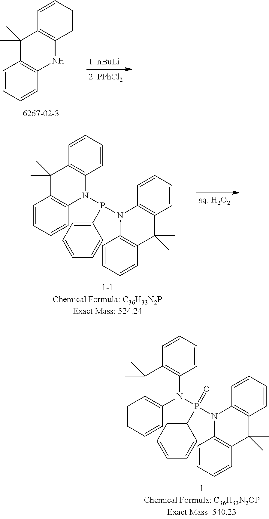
C1=CC=CC2=C1C(C)(C)C1=C(N2P(N2C3=C(C(C)(C)C4=C2C=CC=C4)C=CC=C3)(C2=CC=CC=C2)=O)C=CC=C1.C1=CC=CC2=C1C(C)(C)C1=C(N2)C=CC=C1.C1=CC=CC2=C1C(C)(C)C1=C(N2P(N2C3=C(C(C)(C)C4=C2C=CC=C4)C=CC=C3)C2=CC=CC=C2)C=CC=C1
